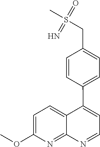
C1=C(OC)N=C2C(=C1)C(C1=CC=C(CS(C)(=O)=N)C=C1)=CC=N2
